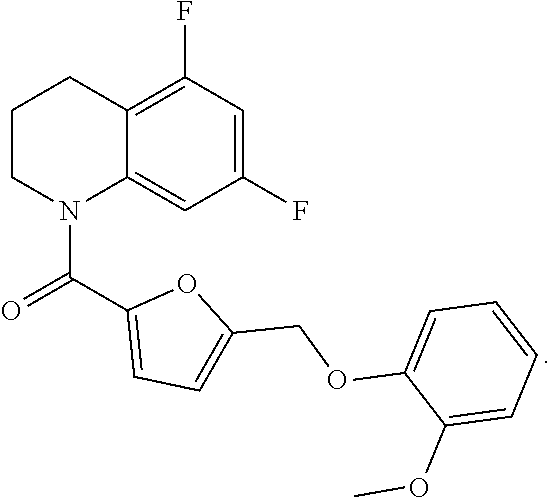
C12=CC(F)=CC(F)=C1CCCN2C(=O)C1=CC=C(COC2=CC=CC=C2OC)O1
